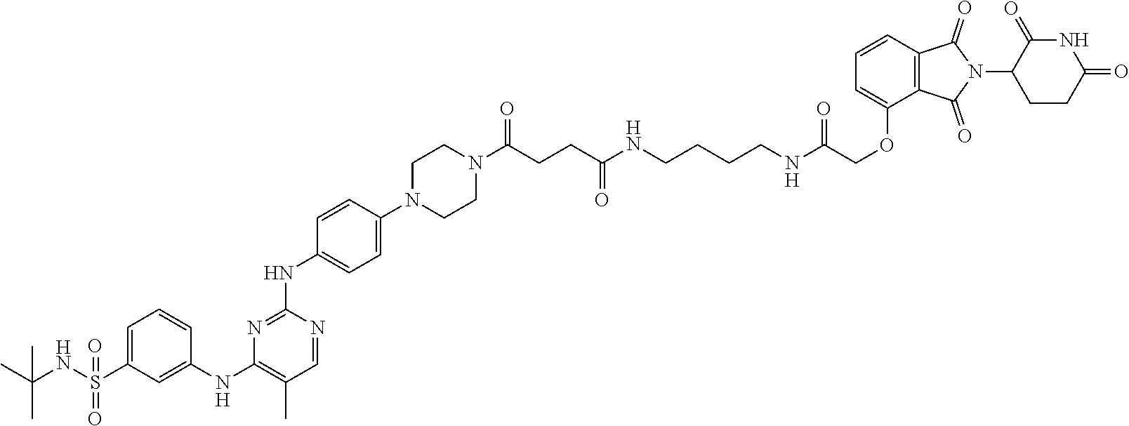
N1(C(CCC(NCCCCNC(COC2=CC=CC3=C2C(=O)N(C2C(=O)NC(=O)CC2)C3=O)=O)=O)=O)CCN(C2=CC=C(NC3=NC(NC4=CC(S(NC(C)(C)C)(=O)=O)=CC=C4)=C(C)C=N3)C=C2)CC1
